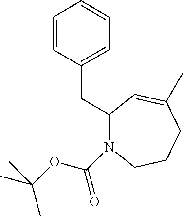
C1=CC(CC2N(C(OC(C)(C)C)=O)CCCC(C)=C2)=CC=C1
